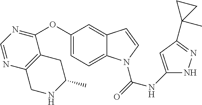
C1=NC2=C(C(OC3=CC=C4C(=C3)C=CN4C(=O)NC3=CC(C4(C)CC4)=NN3)=N1)CC(C)NC2
